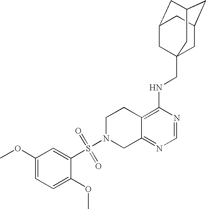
C12=C(NCC34CC5CC(CC(C3)C5)C4)N=CN=C1CN(S(=O)(=O)C1=CC(OC)=CC=C1OC)CC2
